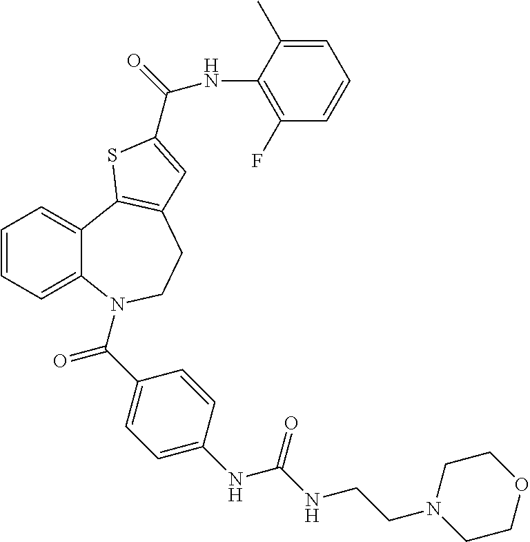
C1=CC=C2C(=C1)C1=C(CCN2C(C2=CC=C(NC(NCCN3CCOCC3)=O)C=C2)=O)C=C(C(=O)NC2=C(F)C=CC=C2C)S1
